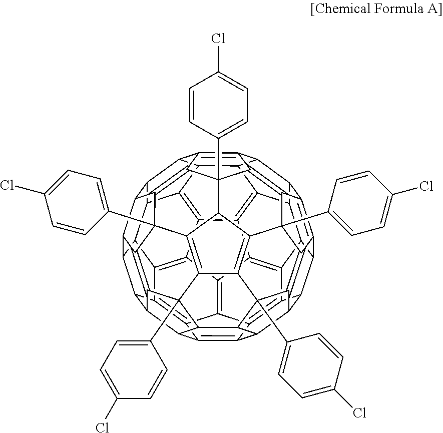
C12C3C4C5=C6C7C3C3=C8C9=C%10C(=C13)C1=C3C2C2C%11C%12=C%13C%14C(C%113)C3=C1C%10=C1C%10=C9C9=C8C7C7C6(C6=CC=C(Cl)C=C6)C6=C8C5(C5=CC=C(Cl)C=C5)C(=C%12C5(C%11=CC=C(Cl)C=C%11)C8C8=C6C6(C%11=CC=C(Cl)C=C%11)C7C9C7C%10C9C1C3C%14C1=C9C(=C67)C8(C3=CC=C(Cl)C=C3)C1=C5%13)C42
